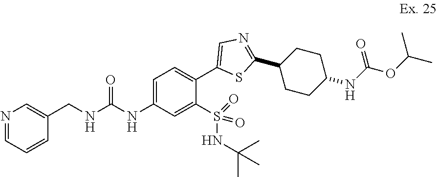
C1=C(NC(NCC2=CN=CC=C2)=O)C=C(S(NC(C)(C)C)(=O)=O)C(C2=CN=C(C3CCC(NC(=O)OC(C)C)CC3)S2)=C1
